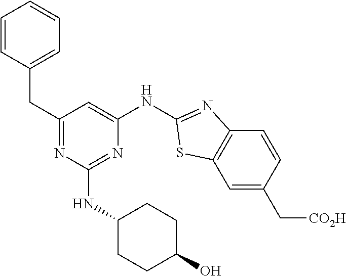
C1(CC2=CC=CC=C2)=NC(NC2CCC(O)CC2)=NC(NC2=NC3=C(C=C(C[CO2H])C=C3)S2)=C1
